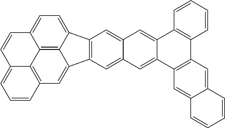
C12=C3C4=CC=C1C=CC1=CC=CC(=C21)C=C3C1=C4C=C2C(=C1)C=C1C(=C2)C2=C(C3=C1C=C1C(=C3)C=CC=C1)C=CC=C2
